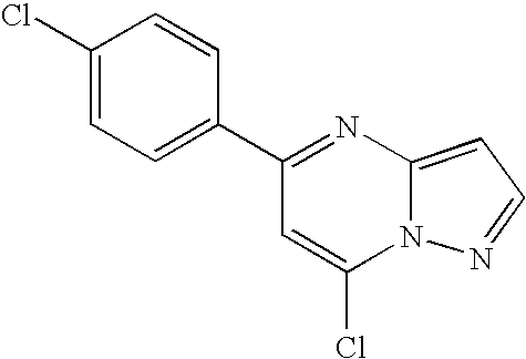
C12=CC=NN1C(Cl)=CC(C1=CC=C(Cl)C=C1)=N2
